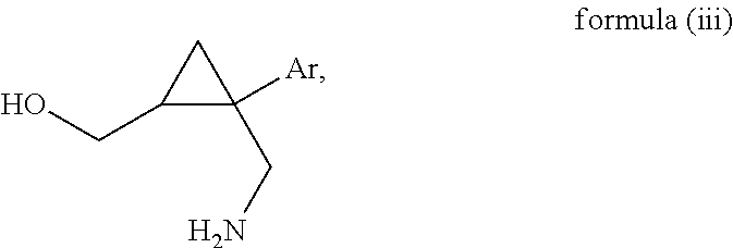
C1(CO)C(CN)([Ar])C1
